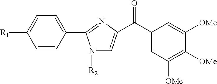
C1(C2=NC(C(=O)C3=CC([OMe])=C([OMe])C([OMe])=C3)=CN2[R2])=CC=C([R1])C=C1
